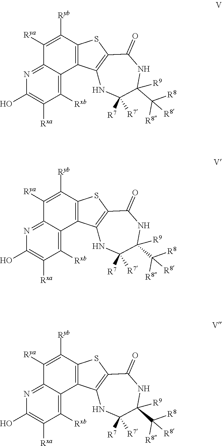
C12=NC(O)=C([Rxa])C([Rxb])=C1C1=C(C([Ryb])=C2[Rya])SC2=C1NC([R7])([R7])C(C([R8])([R8])[R8])([R9])NC2=O.C12=NC(O)=C([Rxa])C([Rxb])=C1C1=C(C([Ryb])=C2[Rya])SC2=C1NC([R7])([R7])C(C([R8])([R8])[R8])([R9])NC2=O.C12=NC(O)=C([Rxa])C([Rxb])=C1C1=C(C([Ryb])=C2[Rya])SC2=C1NC([R7])([R7])C(C([R8])([R8])[R8])([R9])NC2=O
